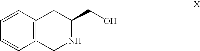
C1=CC2=C(C=C1)CNC(CO)C2
